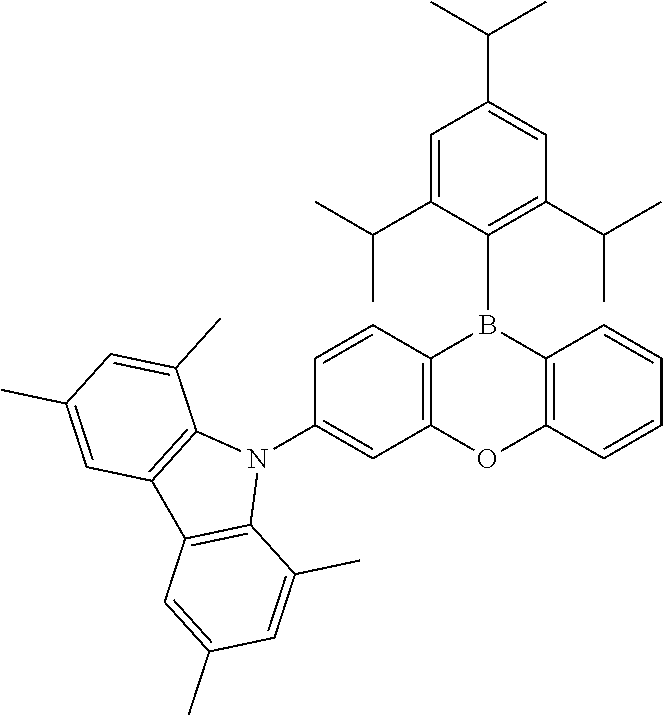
C1=CC2=C(C=C1N1C3=C(C4=C1C(C)=CC(C)=C4)C=C(C)C=C3C)OC1=C(B2C2=C(C(C)C)C=C(C(C)C)C=C2C(C)C)C=CC=C1
